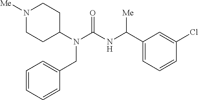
N1([Me])CCC(N(C(NC(C2=CC=CC(Cl)=C2)[Me])=O)CC2=CC=CC=C2)CC1
